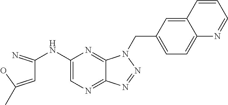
C1(NC(C=C(O)C)=N)=CN=C2C(=N1)N(CC1=CC=C3C(=C1)C=CC=N3)N=N2
